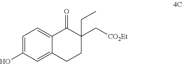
C1=C(O)C=C2C(=C1)C(=O)C(C[CO2Et])(CC)CC2
